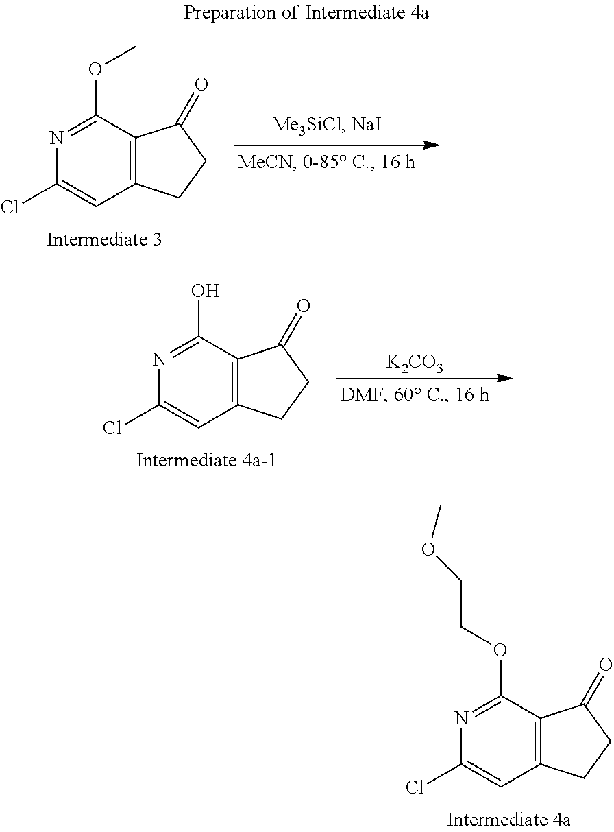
O(C1=NC(Cl)=CC2=C1C(=O)CC2)CCOC.O(C)C1=NC(Cl)=CC2=C1C(=O)CC2.OC1=NC(Cl)=CC2=C1C(=O)CC2.[K2CO3]
